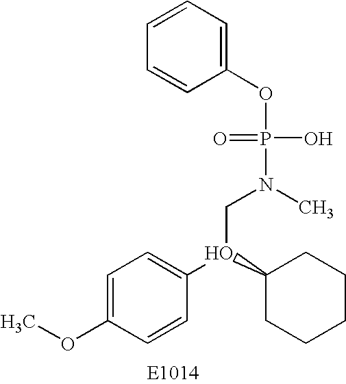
O(C1=CC=C(O(C2CCCCC2)CN(P(=O)(O)OC2=CC=CC=C2)C)C=C1)C
